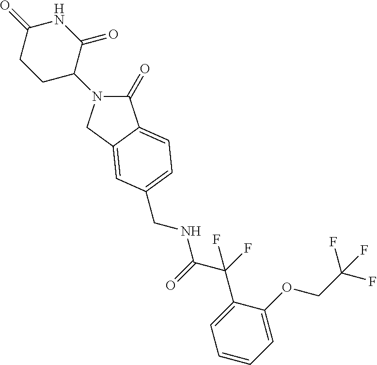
C1(=O)N(C2C(=O)NC(=O)CC2)CC2=CC(CNC(C(F)(C3=CC=CC=C3OCC(F)(F)F)F)=O)=CC=C12
